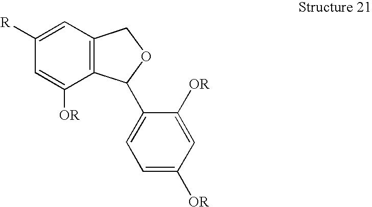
C1=C([R])C=C([OR])C2=C1COC2C1=CC=C([OR])C=C1[OR]
